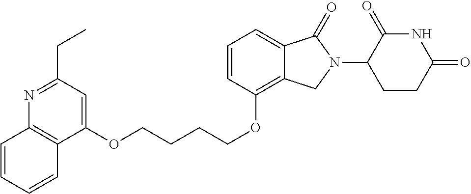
C1(OCCCCOC2=C3C(=CC=C2)C(=O)N(C2C(=O)NC(=O)CC2)C3)=CC(CC)=NC2=C1C=CC=C2
